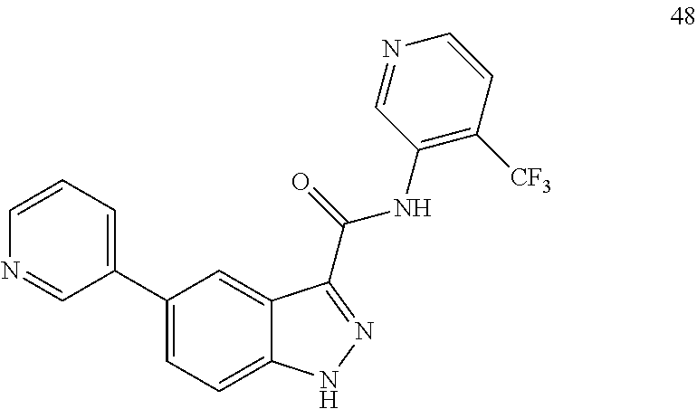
C1(NC(=O)C2=NNC3=CC=C(C4=CC=CN=C4)C=C32)=C([CF3])C=CN=C1
